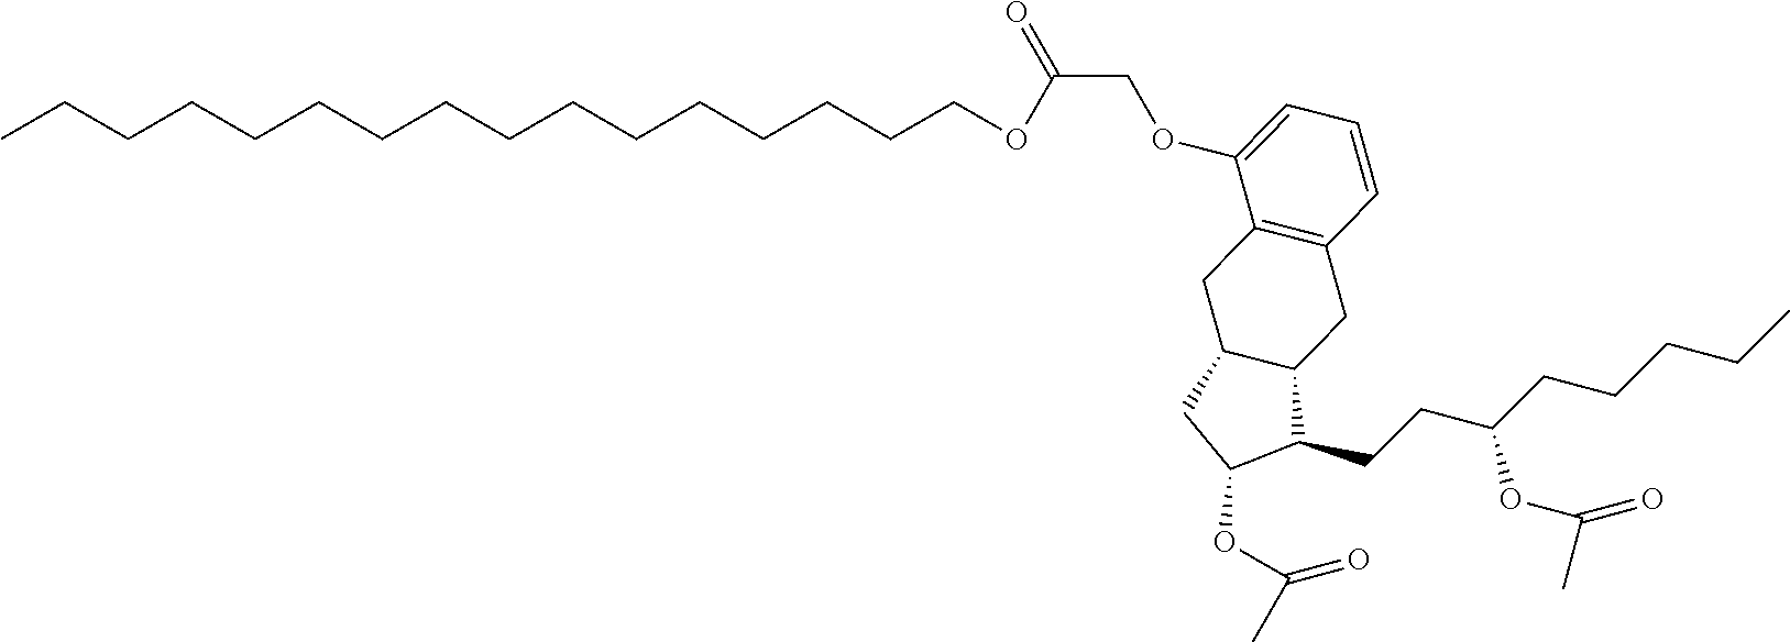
CCCCCCCCCCCCCCCCOC(COC1=CC=CC2=C1CC1C(C(CCC(CCCCC)OC(=O)C)C(OC(=O)C)C1)C2)=O
